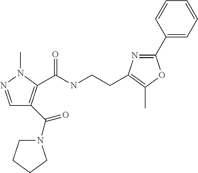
C1=NN(C)C(C(=O)NCCC2=C(C)OC(C3=CC=CC=C3)=N2)=C1C(=O)N1CCCC1
